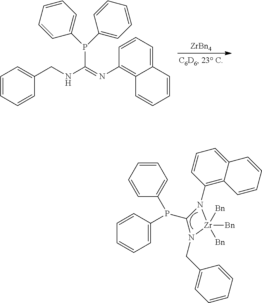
C1=C(P(C2N(C3=C4C(=CC=C3)C=CC=C4)[Zr]([Bn])([Bn])([Bn])N2CC2=CC=CC=C2)C2=CC=CC=C2)C=CC=C1.[ZrBn4].C1(CNC(=NC2=C3C(=CC=C2)C=CC=C3)P(C2=CC=CC=C2)C2=CC=CC=C2)=CC=CC=C1
